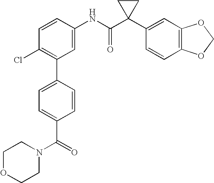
C1=CC(NC(C2(C3=CC4=C(C=C3)OCO4)CC2)=O)=CC(C2=CC=C(C(=O)N3CCOCC3)C=C2)=C1Cl
